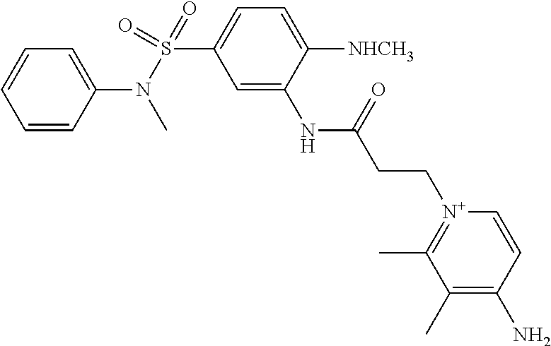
C1=CC(N(S(=O)(=O)C2=CC=C([NHCH3])C(NC(CC[N+]3=C(C)C(C)=C(N)C=C3)=O)=C2)C)=CC=C1
